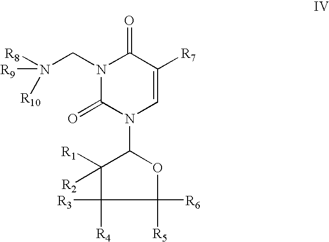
N1(CN([R8])([R9])[R10])C(=O)N(C2OC([R5])([R6])C([R3])([R4])C2([R1])[R2])C=C([R7])C1=O
